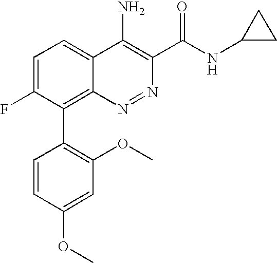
C1=C(F)C(C2=C(OC)C=C(OC)C=C2)=C2C(=C1)C(N)=C(C(NC1CC1)=O)N=N2
